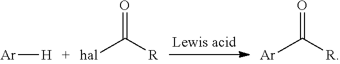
[Ar][H].[Ar]C([R])=O.[hal]C([R])=O
